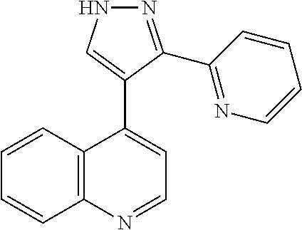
C1(C2=CC=NC3=C2C=CC=C3)=CNN=C1C1=NC=CC=C1
